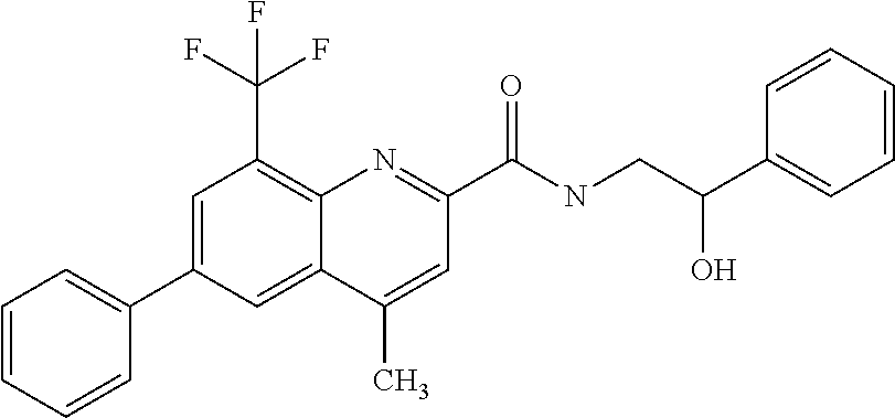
C1(C)=CC(C(NCC(C2=CC=CC=C2)O)=O)=NC2=C(C(F)(F)F)C=C(C3=CC=CC=C3)C=C12
